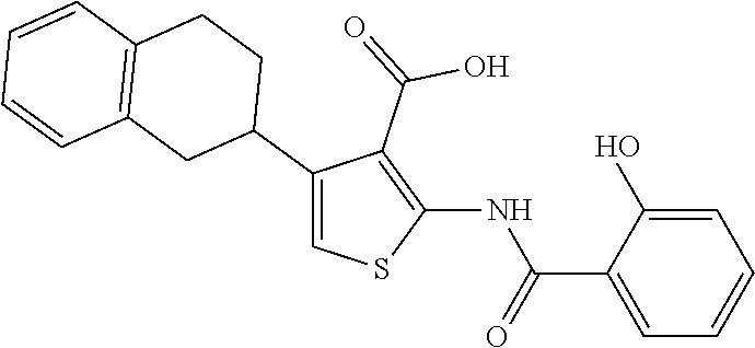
C1=C(O)C(C(=O)NC2=C(C(=O)O)C(C3CCC4=C(C3)C=CC=C4)=CS2)=CC=C1
